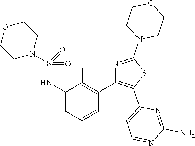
C1(NS(=O)(=O)N2CCOCC2)=CC=CC(C2=C(C3=CC=NC(N)=N3)SC(N3CCOCC3)=N2)=C1F
